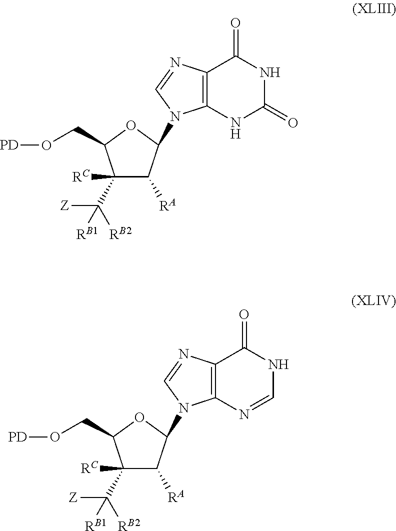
C1([RC])(C([Z])([RB2])[RB1])C([RA])C(N2C3=C(C(=O)NC(=O)N3)N=C2)OC1CO[PD].C1([RC])(C([Z])([RB2])[RB1])C([RA])C(N2C3=C(C(=O)NC=N3)N=C2)OC1CO[PD]
